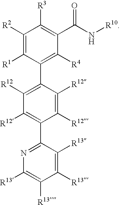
C1([R2])=C([R1])C(C2=C([R12])C([R12])=C(C3=NC([R13])=C([R13])C([R13])=C3[R13])C([R12])=C2[R12])=C([R4])C(C(N[R10])=O)=C1[R3]
